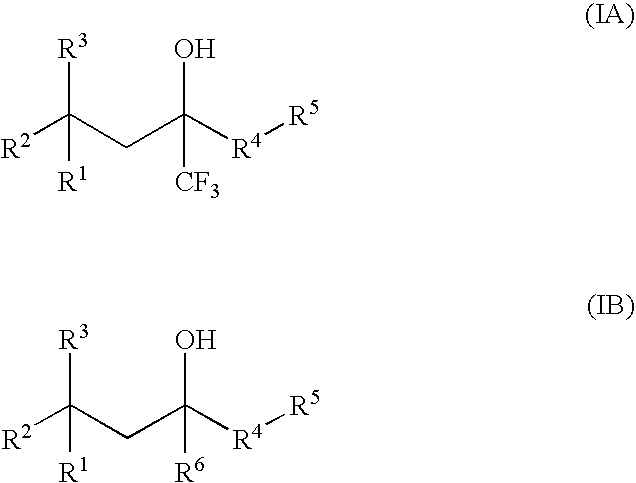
[R2]C(CC([R4][R5])(O)[CF3])([R3])[R1].[R2]C(CC([R4][R5])(O)[R6])([R3])[R1]
